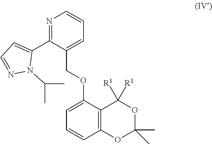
N1=C(C2=CC=NN2C(C)C)C(COC2=CC=CC3=C2C([R1])([R1])OC(C)(C)O3)=CC=C1
